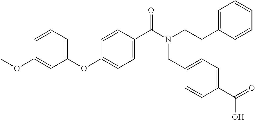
C1=CC=C(OC2=CC=C(C(N(CCC3=CC=CC=C3)CC3=CC=C(C(O)=O)C=C3)=O)C=C2)C=C1OC
